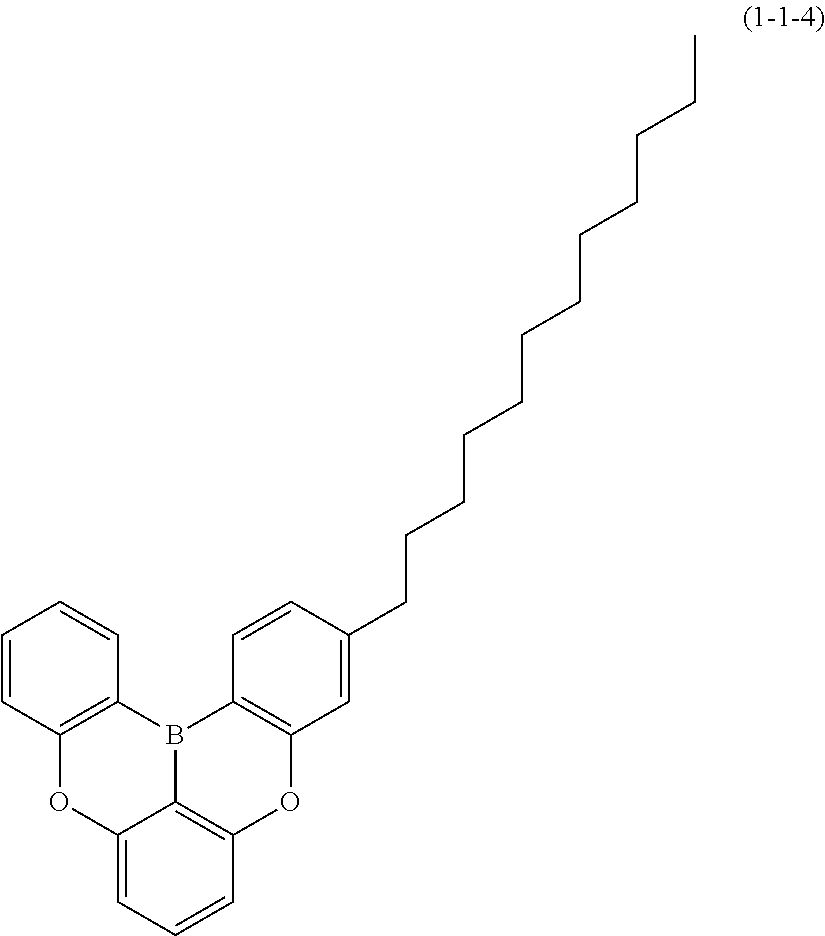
C12=CC=CC3=C1B(C1=C(O3)C=C(CCCCCCCCCCCC)C=C1)C1=C(O2)C=CC=C1
